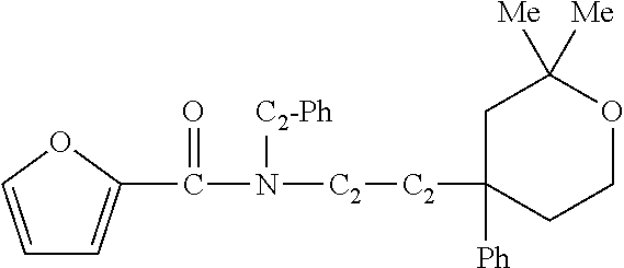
C1=COC(C(=O)N([C2-Ph])[C2][C2]C2([Ph])CCOC([Me])([Me])C2)=C1
